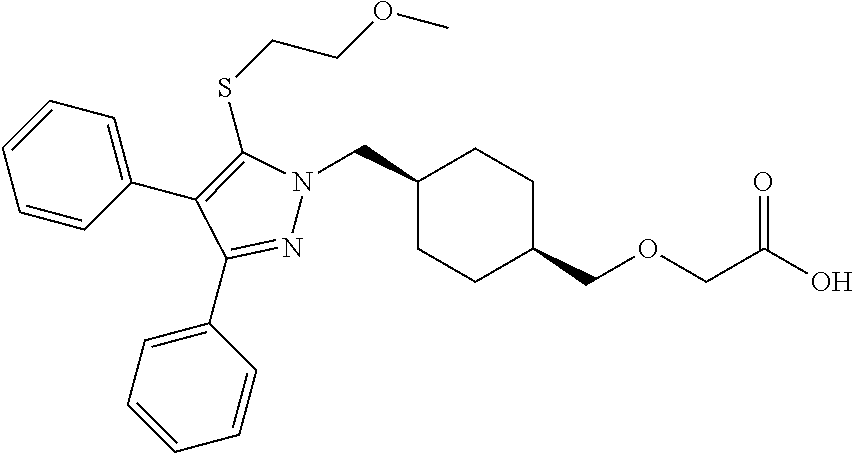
C1(CN2N=C(C3=CC=CC=C3)C(C3=CC=CC=C3)=C2SCCOC)CCC(COCC(O)=O)CC1
